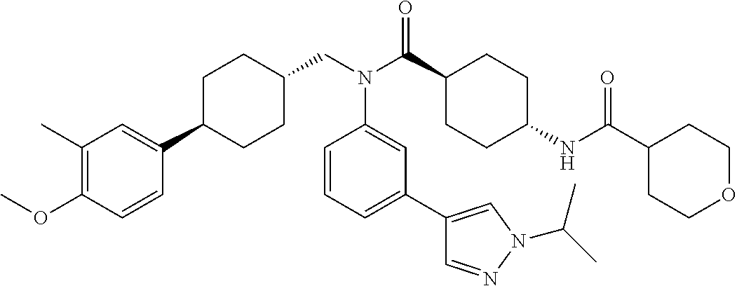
COC1=C(C)C=C(C2CCC(CN(C(C3CCC(NC(C4CCOCC4)=O)CC3)=O)C3=CC(C4=CN(C(C)C)N=C4)=CC=C3)CC2)C=C1
